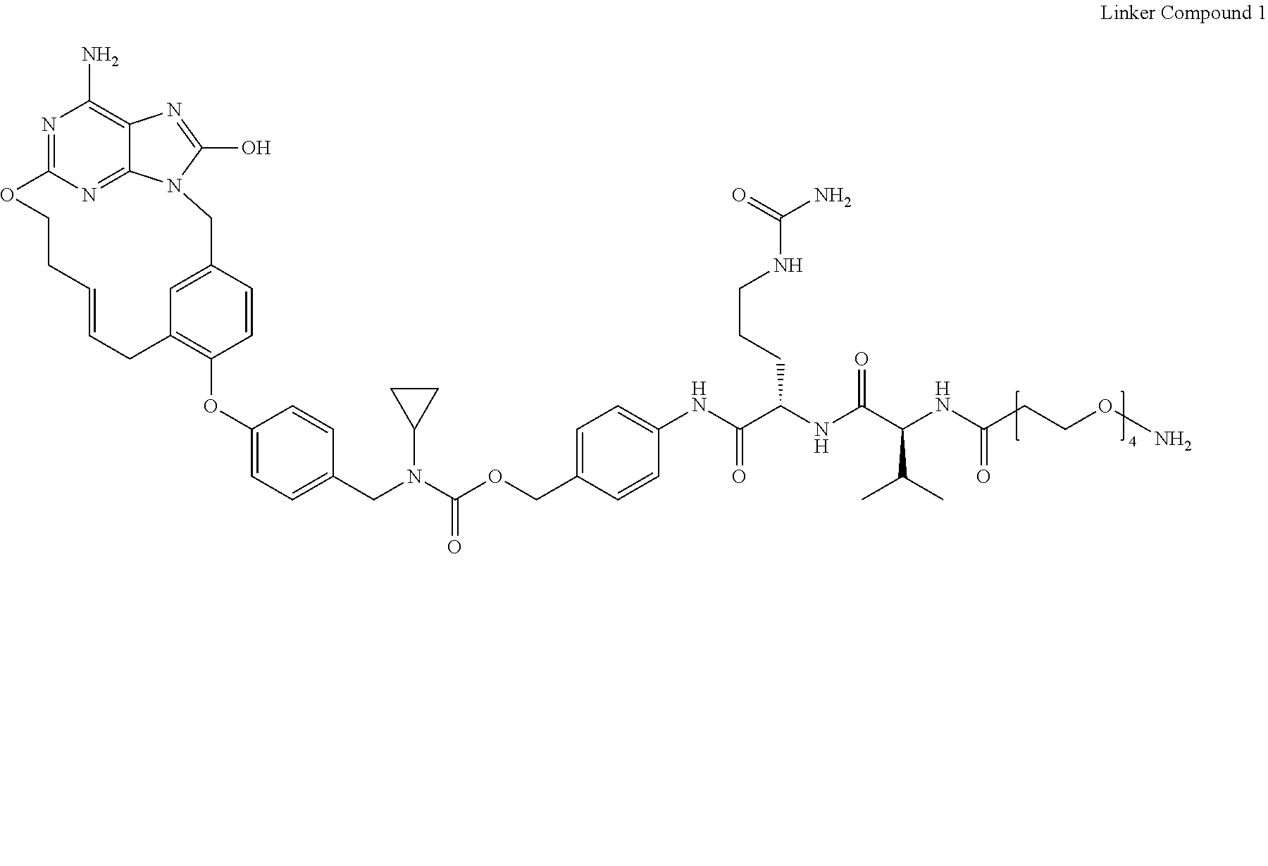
N1=C2N=C3C(=C1N)N=C(O)N3CC1=CC(=C(OC3=CC=C(CN(C(OCC4=CC=C(NC(C(NC(C(NC(CCON)=O)C(C)C)=O)CCCNC(=O)N)=O)C=C4)=O)C4CC4)C=C3)C=C1)CC=CCCO2
